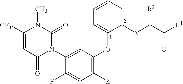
C1([CF3])=CC(=O)N(C2=CC(OC3=CC=CC=C3[A]C([R2])C([R1])=O)=C([Z])C=C2F)C(=O)N1C
